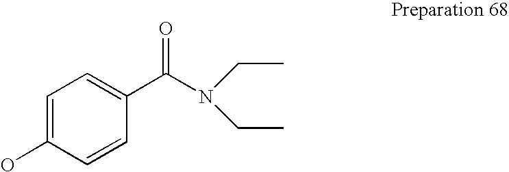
C1=C(O)C=CC(C(N(CC)CC)=O)=C1
